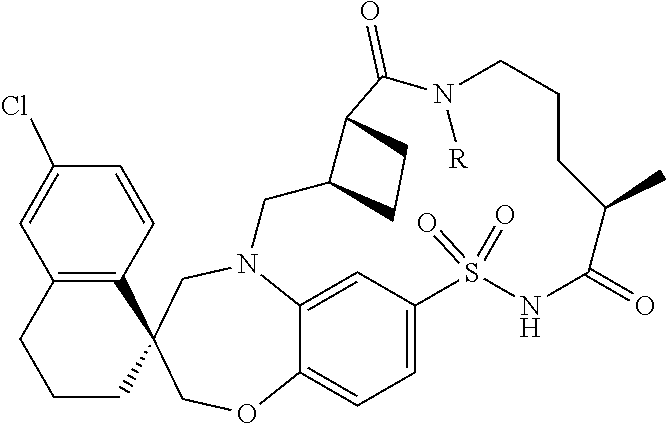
N12C3=CC(=CC=C3OCC3(C4=C(C=C(Cl)C=C4)CCC3)C1)S(=O)(=O)NC(=O)C(C)CCCN([R])C(=O)C1C(C2)CC1
